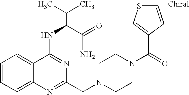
C1=CC=C2C(=C1)C(NC(C(N)=O)C(C)C)=NC(CN1CCN(C(=O)C3=CSC=C3)CC1)=N2
